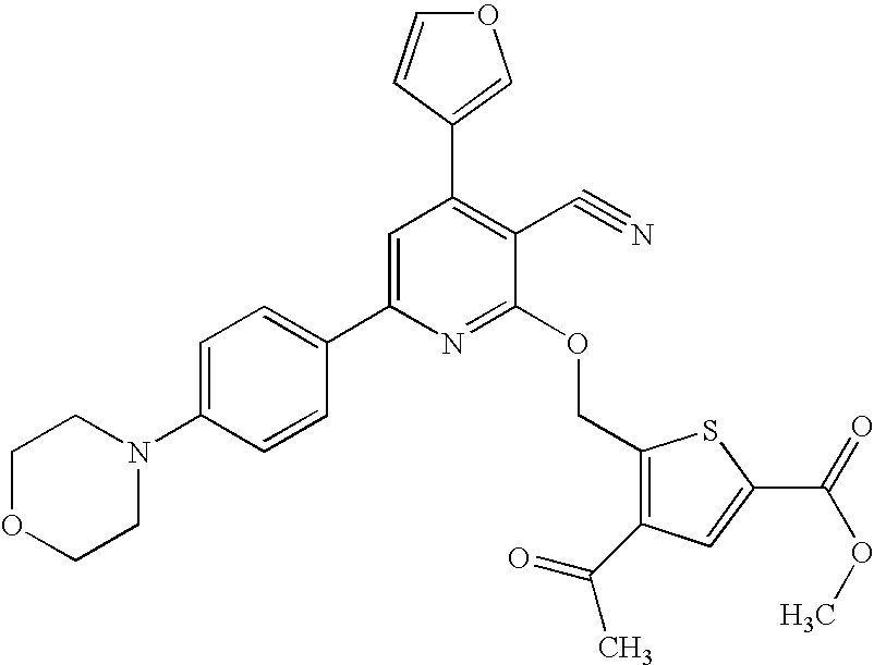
C1OCCN(C2=CC=C(C3=CC(C4=COC=C4)=C(C#N)C(OCC4=C(C(=O)C)C=C(C(OC)=O)S4)=N3)C=C2)C1
